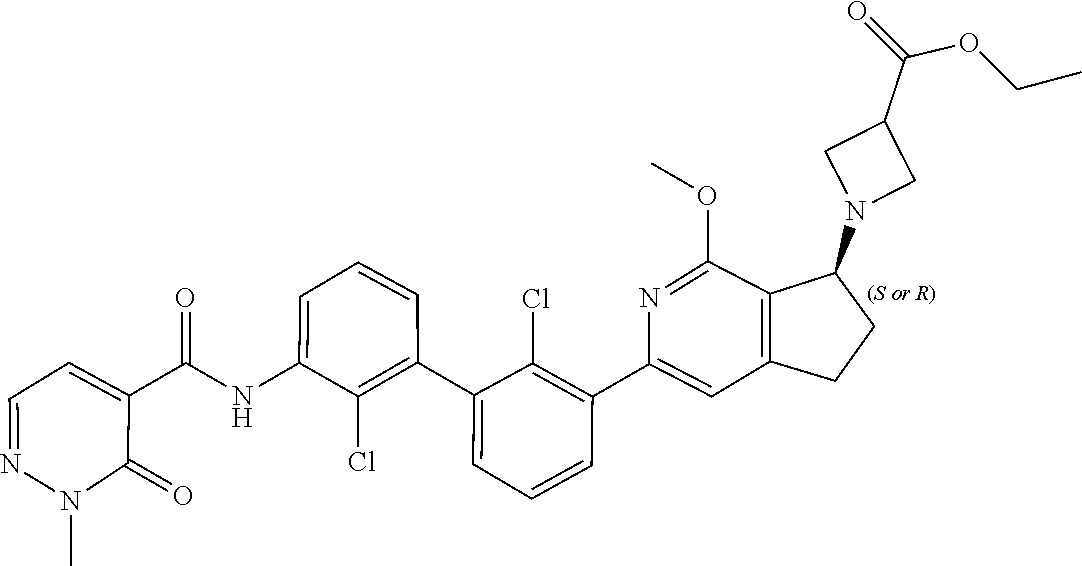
CN1N=CC=C(C(NC2=CC=CC(C3=CC=CC(C4=CC5=C(C(OC)=N4)C(N4CC(C(=O)OCC)C4)CC5)=C3Cl)=C2Cl)=O)C1=O
